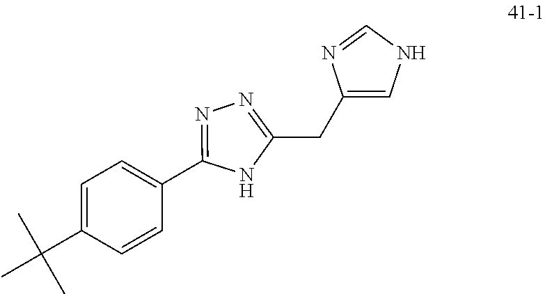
C1=C(C(C)(C)C)C=CC(C2=NN=C(CC3=CNC=N3)N2)=C1
